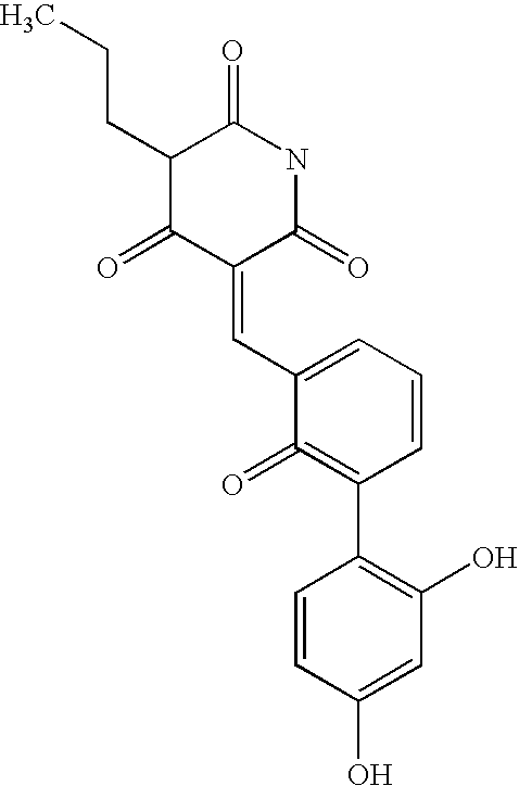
C1=CC(O)=CC(O)=C1C1=C(=O)C(C=C2C(=O)NC(=O)C(CCC)C2=O)=CC=C1
